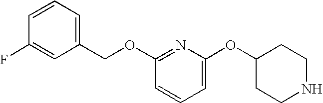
C1(OC2CCNCC2)=CC=CC(OCC2=CC=CC(F)=C2)=N1
